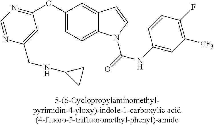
C1(OC2=NC=NC(CNC3CC3)=C2)=CC=C2C(=C1)C=CN2C(NC1=CC([CF3])=C(F)C=C1)=O
